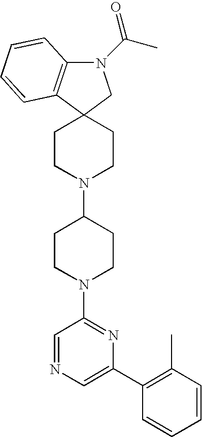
N1(C(C)=O)C2=C(C3(C1)CCN(C1CCN(C4=NC(C5=C(C)C=CC=C5)=CN=C4)CC1)CC3)C=CC=C2
